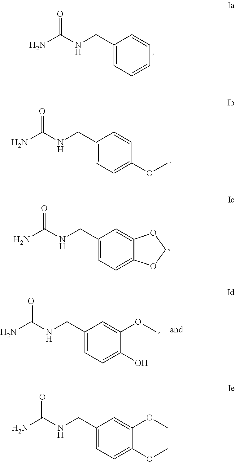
C1(CNC(N)=O)=CC=C(OC)C(OC)=C1.C1(CNC(N)=O)=CC=CC=C1.C1(CNC(N)=O)=CC=C(OC)C=C1.C1(CNC(N)=O)=CC=C2C(=C1)OCO2.C1(CNC(N)=O)=CC=C(O)C(OC)=C1
